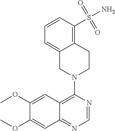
COC1=CC2=C(N3CCC4=C(S(N)(=O)=O)C=CC=C4C3)N=CN=C2C=C1OC
